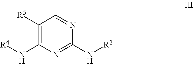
C1([R5])=C(N[R4])N=C(N[R2])N=C1
